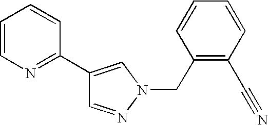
C1(C2=NC=CC=C2)=CN(CC2=C(C#N)C=CC=C2)N=C1
